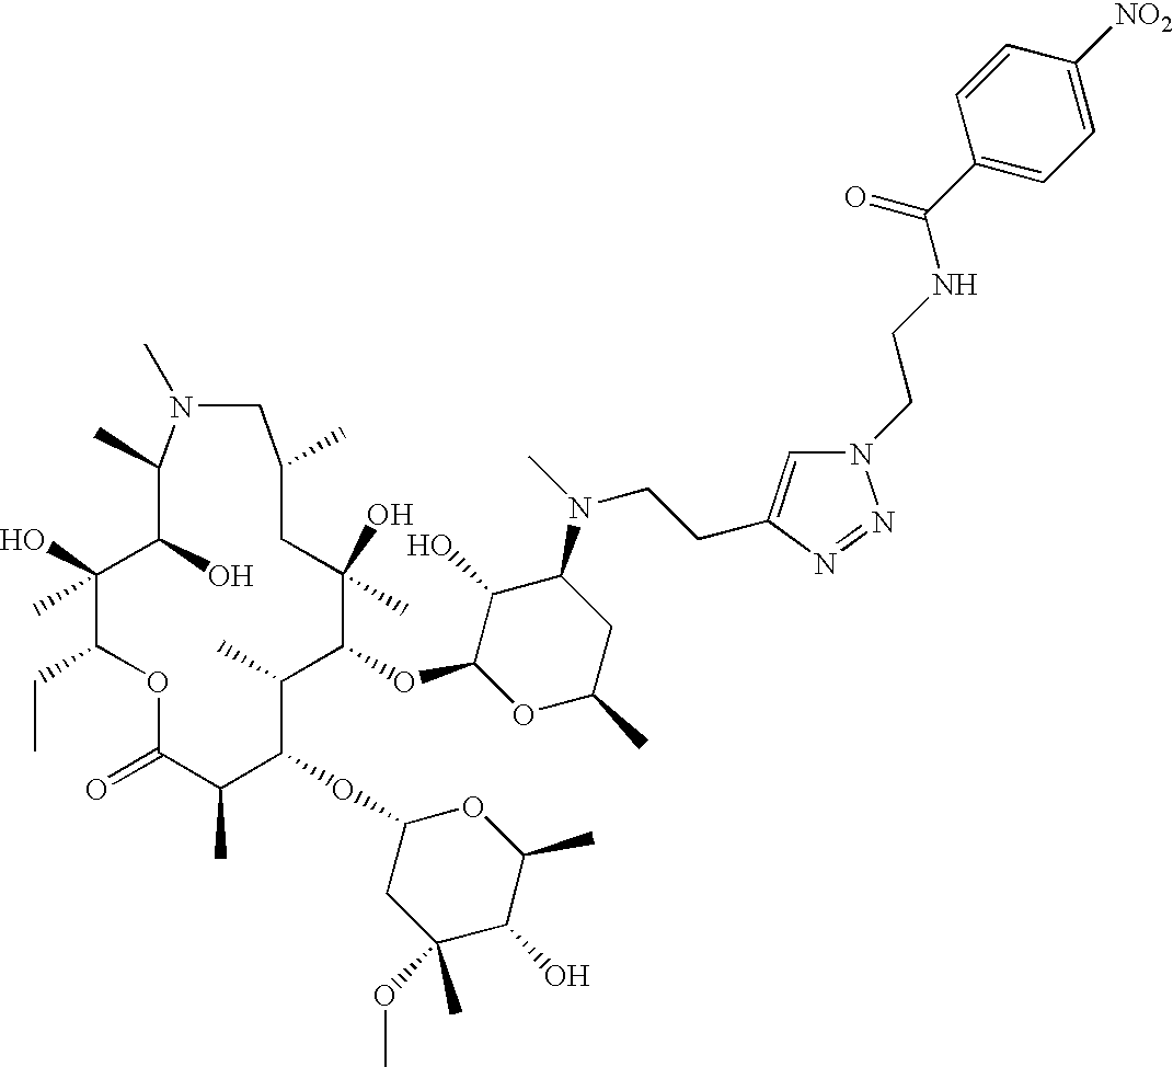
C1(O)(C)C(CC)OC(=O)C(C)C(OC2CC(OC)(C)C(O)C(C)O2)C(C)C(OC2C(O)C(N(CCC3=CN(CCNC(C4=CC=C([NO2])C=C4)=O)N=N3)C)CC(C)O2)C(C)(O)CC(C)CN(C)C(C)C1O
